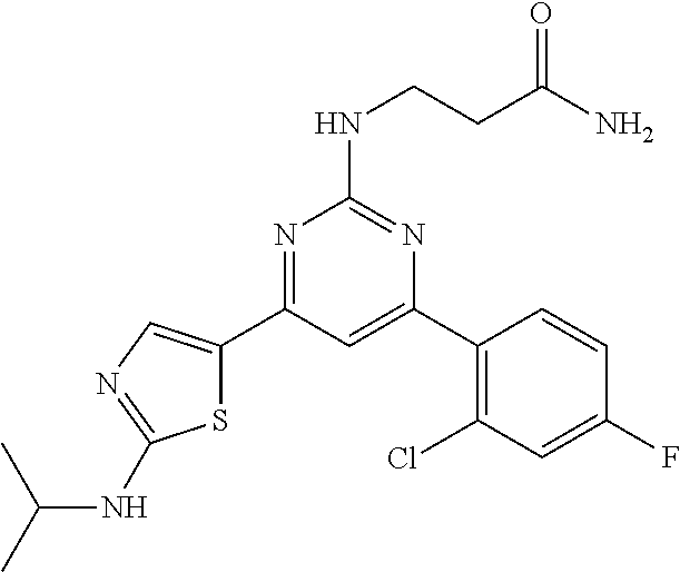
N1=C(C2=CN=C(NC(C)C)S2)C=C(C2=C(Cl)C=C(F)C=C2)N=C1NCCC(N)=O
